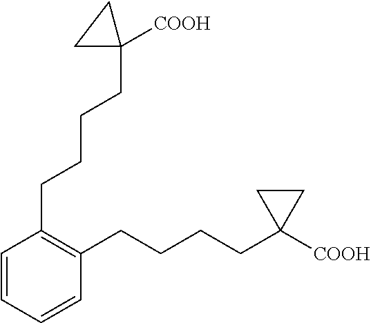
C1=CC=CC(CCCCC2([COOH])CC2)=C1CCCCC1([COOH])CC1
